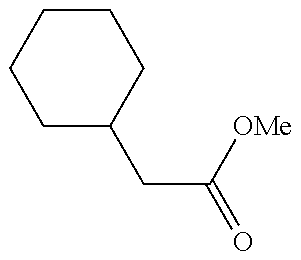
C1C(CC(=O)[OMe])CCCC1
